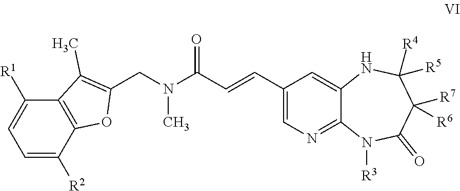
C1(CN(C(C=CC2=CN=C3C(=C2)NC([R4])([R5])C([R7])([R6])C(=O)N3[R3])=O)C)=C(C)C2=C(O1)C([R2])=CC=C2[R1]
